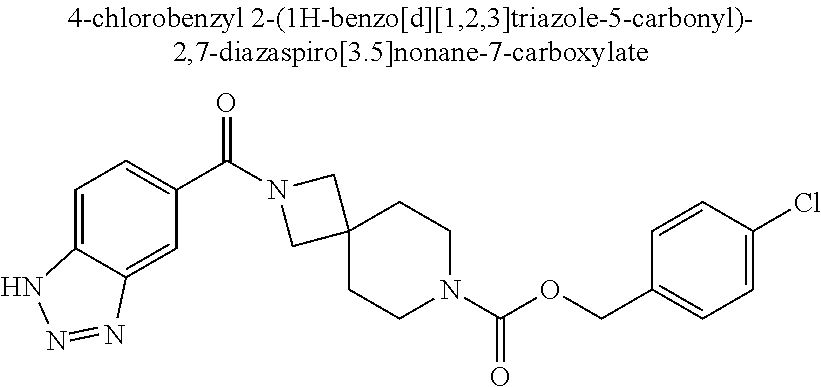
C1=C(Cl)C=CC(COC(N2CCC3(CC2)CN(C(C2=CC=C4C(=C2)N=NN4)=O)C3)=O)=C1
